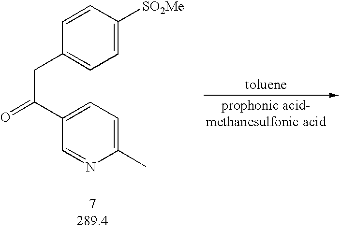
C(C1=CC=C([SO2Me])C=C1)C(C1=CC=C(C)N=C1)=O
